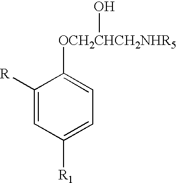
C1([R])=CC([R1])=CC=C1[OCH2CHCH2NHR5]O
